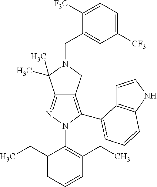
C12=NN(C3=C(CC)C=CC=C3CC)C(C3=CC=CC4=C3C=CN4)=C1CN(CC1=CC([CF3])=CC=C1[F3C])C2(C)C
